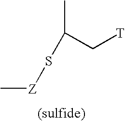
C[Z]SC(C[T])C
